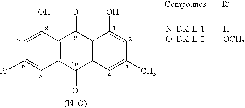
C1=C(O)C2=C(C=C1[R])C(=O)C1=C(C2=O)C(O)=CC(C)=C1.[(NO)]
